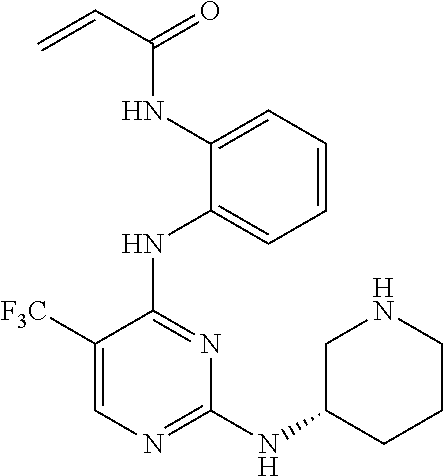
C1([F3C])=CN=C(NC2CCCNC2)N=C1NC1=CC=CC=C1NC(C=C)=O
